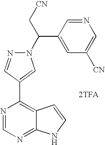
N1(C(C[CN])C2=CC([CN])=CN=C2)N=CC(C2=C3C(=NC=N2)NC=C3)=C1.[2TFA]
